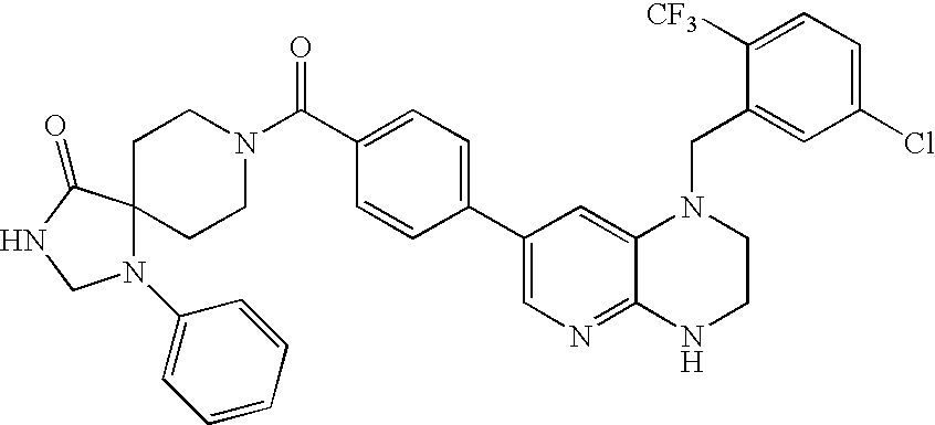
C1(C2=CC=C(C(=O)N3CCC4(CC3)N(C3=CC=CC=C3)CNC4=O)C=C2)=CN=C2C(=C1)N(CC1=CC(Cl)=CC=C1[CF3])CCN2
